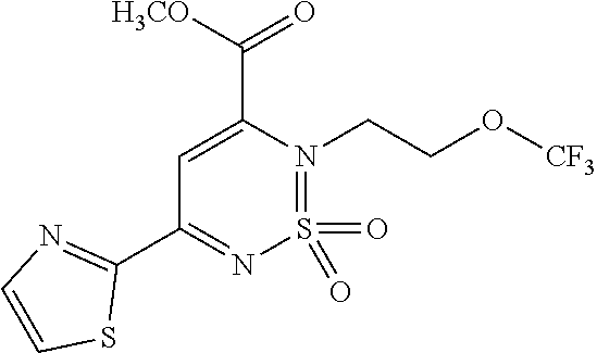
C1=C(C(=O)[H3CO])N(CCO[CF3])=S(=O)(=O)N=C1C1=NC=CS1
